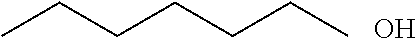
CCCCCCC.O
